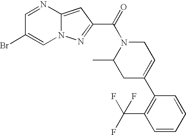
C1=NC2=CC(C(=O)N3C(C)CC(C4=C(C(F)(F)F)C=CC=C4)=CC3)=NN2C=C1Br
